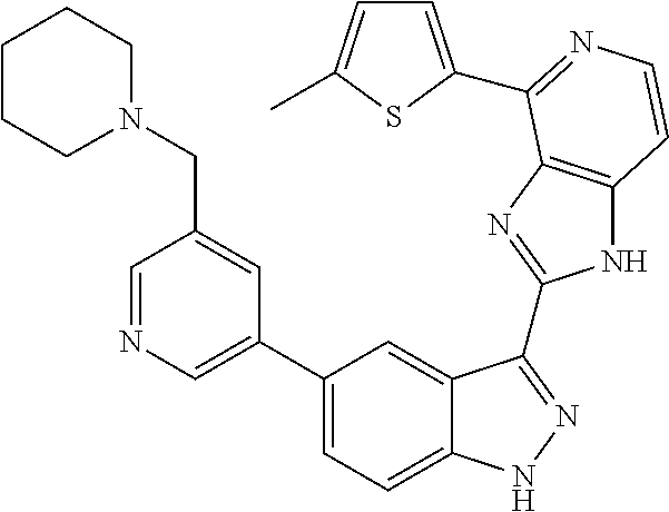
C1(C2=CN=CC(CN3CCCCC3)=C2)=CC=C2C(=C1)C(C1=NC3=C(N1)C=CN=C3C1=CC=C(C)S1)=NN2
